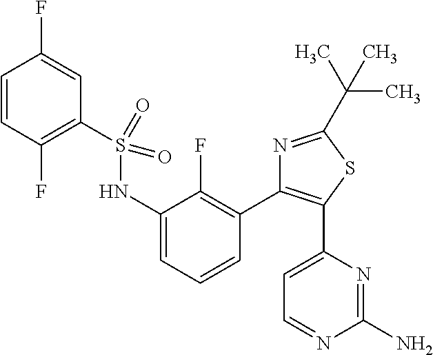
C1=CC(F)=C(S(=O)(=O)NC2=CC=CC(C3=C(C4=CC=NC(N)=N4)SC(C(C)(C)C)=N3)=C2F)C=C1F
